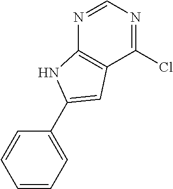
N1=CN=C(Cl)C2=C1NC(C1=CC=CC=C1)=C2
